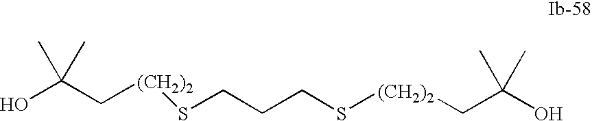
OC(C[(CH2)2]SCCCS[(CH2)2]CC(O)(C)C)(C)C
